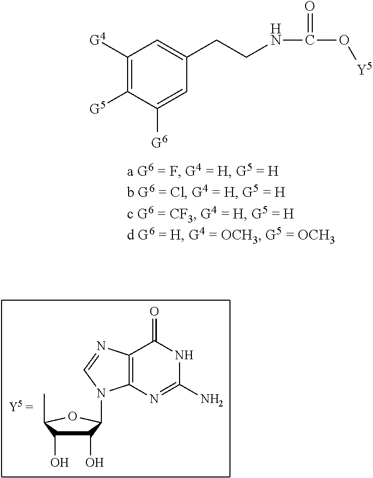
[Y5]OC(=O)NCCC1=CC([G4])=C([G5])C([G6])=C1.C12=C(N=C(N)NC1=O)N(C1C(O)C(O)C(C)O1)C=N2
